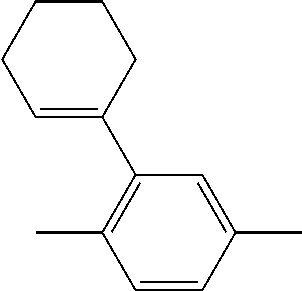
C1(C)=C(C2=CCCCC2)C=C(C)C=C1
